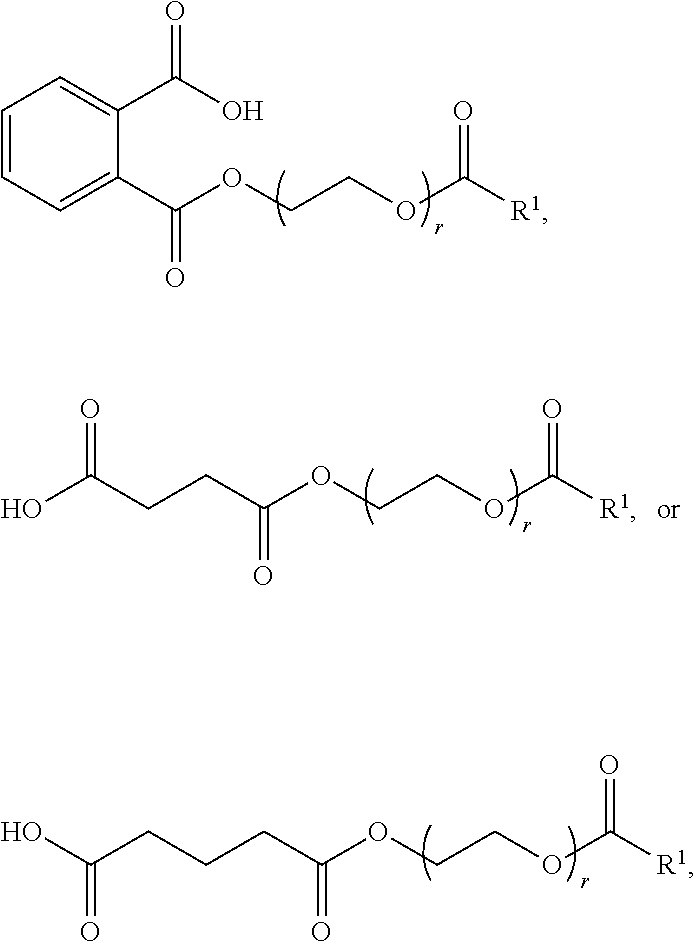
[R1]C(=O)OCCOC(C1=CC=CC=C1C(O)=O)=O.[R1]C(=O)OCCOC(CCC(O)=O)=O.[R1]C(=O)OCCOC(CCCC(O)=O)=O
